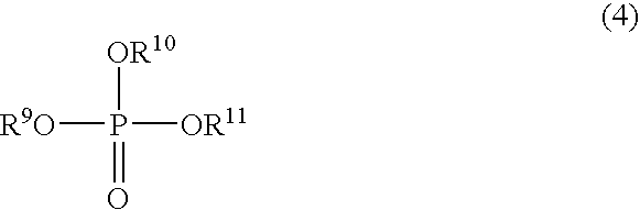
[R9O]P([OR10])([OR11])=O
